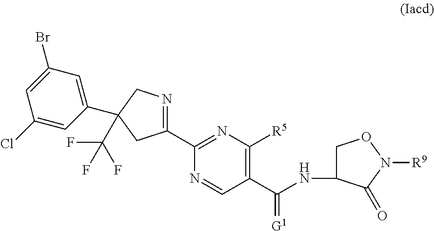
C1=C(Br)C=C(C2(C(F)(F)F)CN=C(C3=NC([R5])=C(C(NC4CON([R9])C4=O)=[G1])C=N3)C2)C=C1Cl
